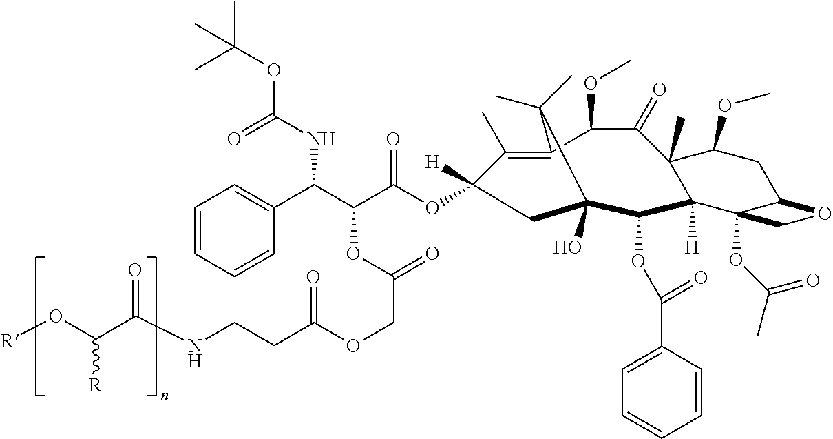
[R]OC(C(NCCC(OCC(=O)OC(C(C1=CC=CC=C1)NC(OC(C)(C)C)=O)C(=O)OC1([H])C(C)=C2C(OC)C(=O)C3(C)C(OC)CC4C(OC(C)=O)(C3([H])C(OC(C3=CC=CC=C3)=O)C(O)(C1)C2(C)C)CO4)=O)=O)[R]
